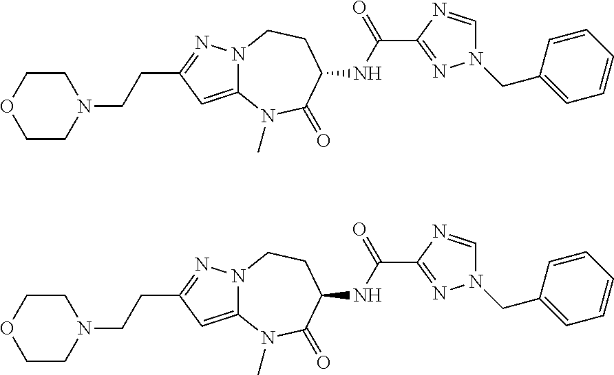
C12=CC(CCN3CCOCC3)=NN1CCC(NC(=O)C1=NN(CC3=CC=CC=C3)C=N1)C(=O)N2C.C12=CC(CCN3CCOCC3)=NN1CCC(NC(=O)C1=NN(CC3=CC=CC=C3)C=N1)C(=O)N2C
